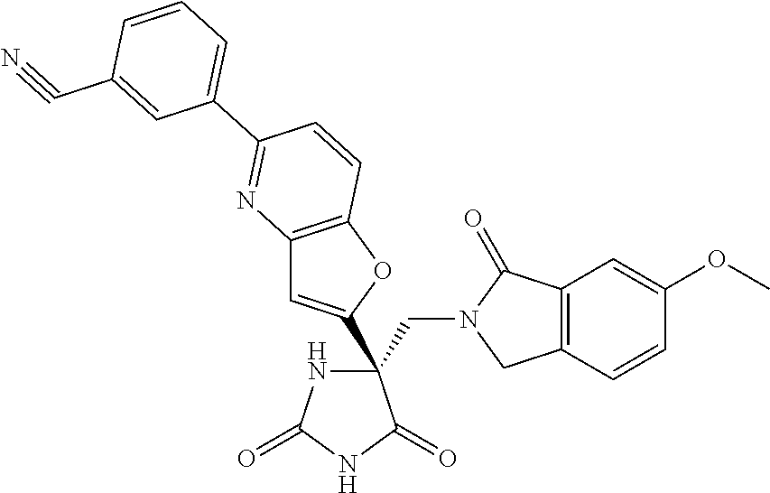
C(C1(C2=CC3=C(O2)C=CC(C2=CC=CC(C#N)=C2)=N3)NC(=O)NC1=O)N1CC2=C(C1=O)C=C(OC)C=C2
